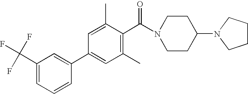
C1(C(F)(F)F)=CC=CC(C2=CC(C)=C(C(N3CCC(N4CCCC4)CC3)=O)C(C)=C2)=C1
